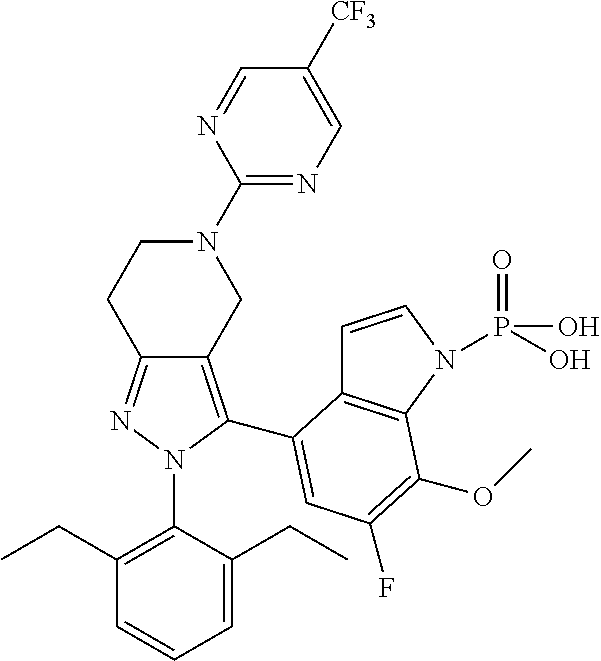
C12=NN(C3=C(CC)C=CC=C3CC)C(C3=CC(F)=C(OC)C4=C3C=CN4P(O)(=O)O)=C1CN(C1=NC=C([CF3])C=N1)CC2
